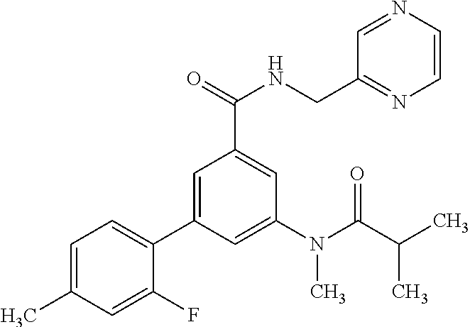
C1=C(C)C=C(F)C(C2=CC(C(=O)NCC3=NC=CN=C3)=CC(N(C(C(C)C)=O)C)=C2)=C1
